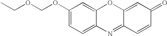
O(COC1=CC=C2C(=C1)OC1=CC(=O)C=CC1=N2)CC
